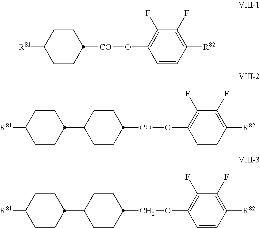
C1CC([R81])CCC1[CO]OC1=C(F)C(F)=C([R82])C=C1.C1CC(C2CCC([R81])CC2)CCC1[CO]OC1=C(F)C(F)=C([R82])C=C1.C1CC(C2CCC([R81])CC2)CCC1COC1=C(F)C(F)=C([R82])C=C1
